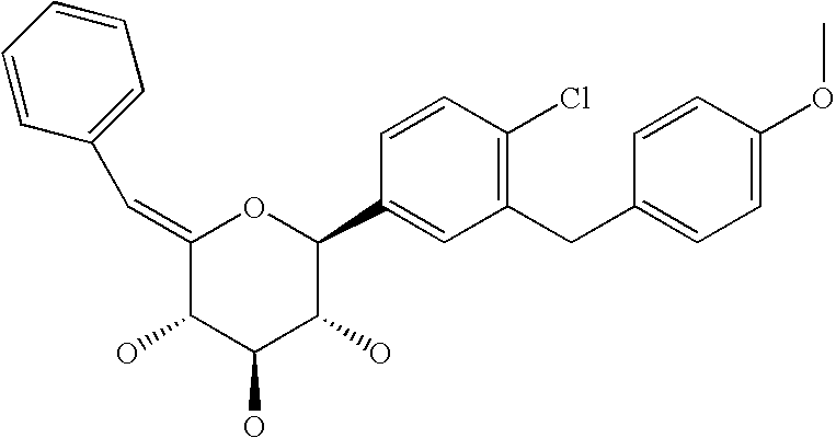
C1(=CC2=CC=CC=C2)C(O)C(O)C(O)C(C2=CC(CC3=CC=C(OC)C=C3)=C(Cl)C=C2)O1
